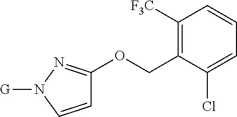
C1([F3C])=C(COC2=NN([G])C=C2)C(Cl)=CC=C1
